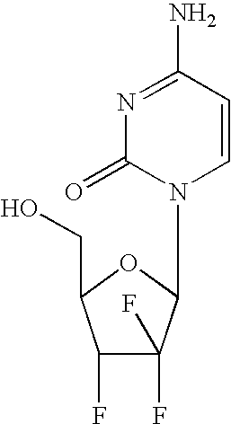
C1=CC(N)=NC(=O)N1C1C(F)(F)C(F)C(CO)O1
